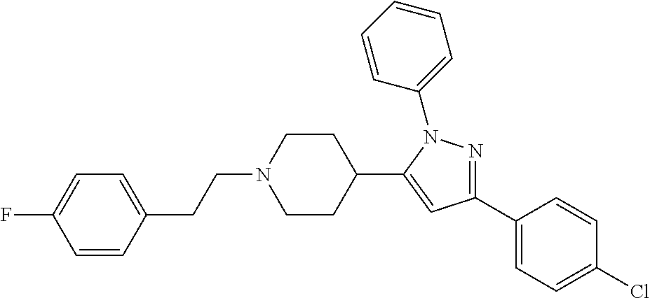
C1=CC(CCN2CCC(C3=CC(C4=CC=C(Cl)C=C4)=NN3C3=CC=CC=C3)CC2)=CC=C1F
